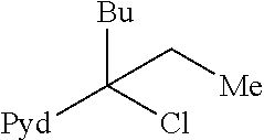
[Bu]C(Cl)([Pyd])C[Me]
